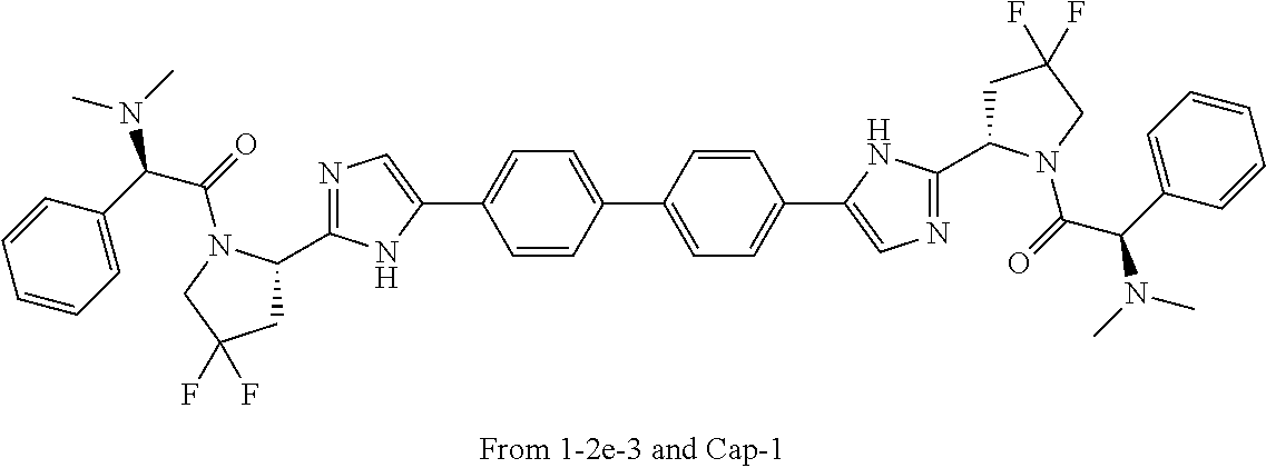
N1=C(C2CC(F)(F)CN2C(=O)C(N(C)C)C2=CC=CC=C2)NC(C2=CC=C(C3=CC=C(C4=CN=C(C5CC(F)(F)CN5C(=O)C(N(C)C)C5=CC=CC=C5)N4)C=C3)C=C2)=C1
